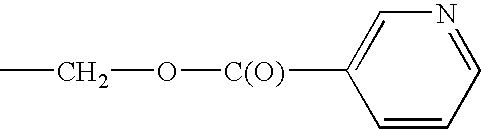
C1=CC=NC=C1[C(O)]OCC
